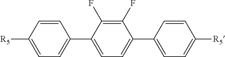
C1([R5])=CC=C(C2=CC=C(C3=CC=C([R5])C=C3)C(F)=C2F)C=C1
